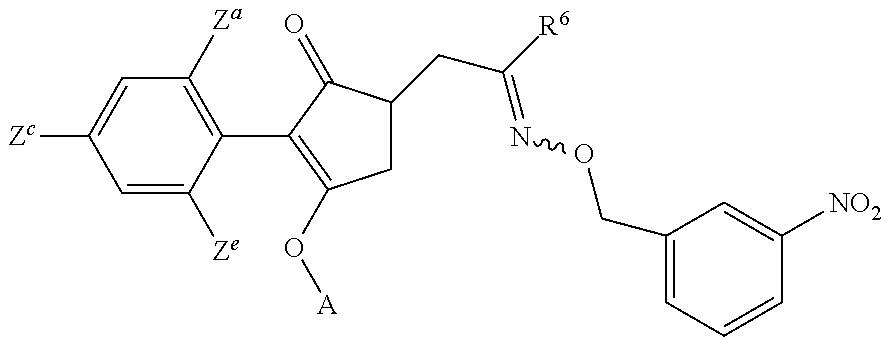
C1=C([Ze])C(C2=C(O[A])CC(CC(=NOCC3=CC=CC([NO2])=C3)[R6])C2=O)=C([Za])C=C1[Zc]
